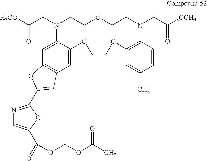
C1=C2C(=CC3=C1C=C(C1=NC=C(C(=O)OCOC(C)=O)O1)O3)N(CC([H3CO])=O)CCOCCN(CC([OCH3])=O)C1=C(OCCO2)C=C(C)C=C1
